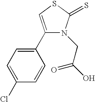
C1(C2=CSC(=S)N2CC(=O)O)=CC=C(Cl)C=C1
